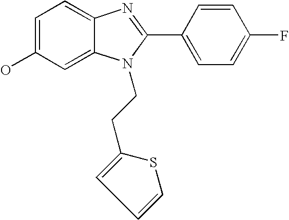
C1=C(O)C=C2C(=C1)N=C(C1=CC=C(F)C=C1)N2CCC1=CC=CS1
